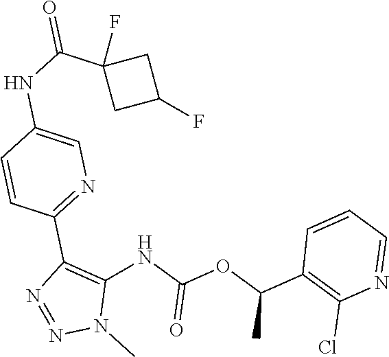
C1=CC=NC(Cl)=C1C(OC(NC1=C(C2=NC=C(NC(C3(F)CC(F)C3)=O)C=C2)N=NN1C)=O)C
